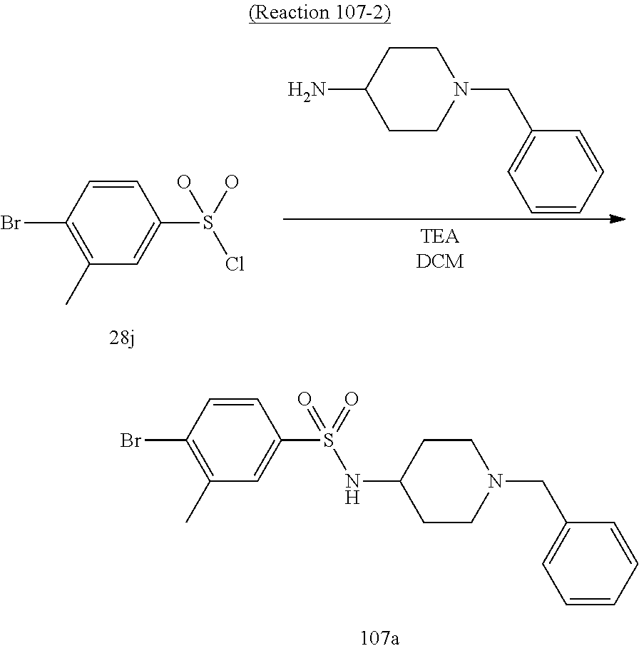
BrC1=C(C)C=C(S(Cl)(O)O)C=C1.C1CC(N)CCN1CC1=CC=CC=C1.BrC1=C(C)C=C(S(NC2CCN(CC3=CC=CC=C3)CC2)(=O)=O)C=C1
